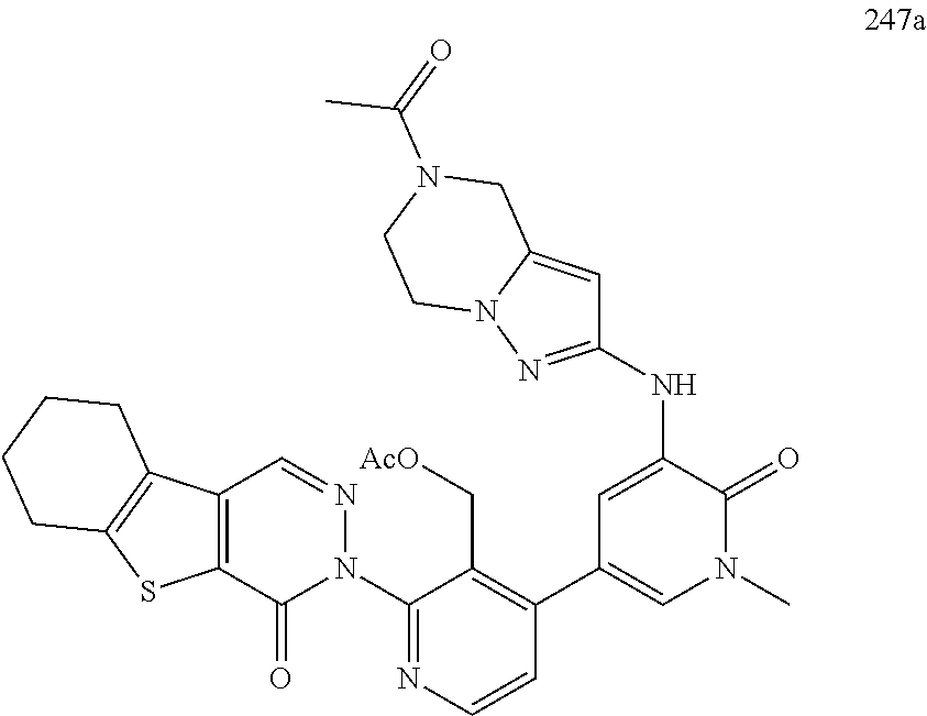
C12=C(C(=O)N(C3=NC=CC(C4=CN(C)C(=O)C(NC5=NN6C(=C5)CN(C(=O)C)CC6)=C4)=C3C[AcO])N=C1)SC1=C2CCCC1
